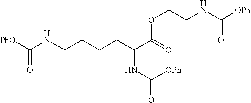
N(C(=O)[OPh])CCOC(C(CCCCNC(=O)[PhO])NC(=O)[OPh])=O
